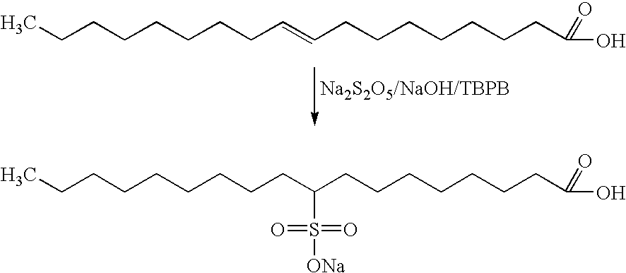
O=C(CCCCCCCC=CCCCCCCCC)O.O=C(CCCCCCCC(CCCCCCCCC)S([ONa])(=O)=O)O
